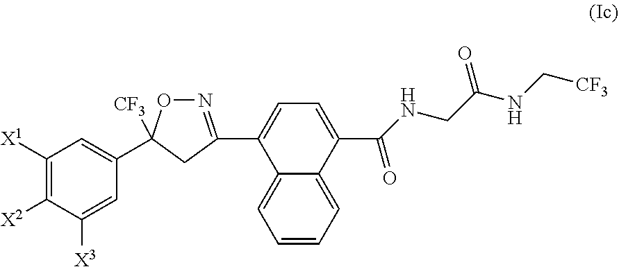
C1=CC=C2C(=C1)C(C1=NOC(C3=CC([X1])=C([X2])C([X3])=C3)([CF3])C1)=CC=C2C(=O)NCC(=O)NC[CF3]
